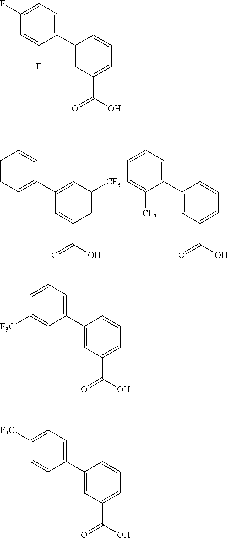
C1=C(C2=CC=CC=C2)C=C(C(=O)O)C=C1[CF3].C1=CC=C(C(=O)O)C=C1C1=CC=CC=C1[CF3].C1=CC=C(C(=O)O)C=C1C1=CC=C(F)C=C1F.C1=CC=C(C(=O)O)C=C1C1=CC=CC([F3C])=C1.C1=CC=C(C(=O)O)C=C1C1=CC=C([F3C])C=C1
